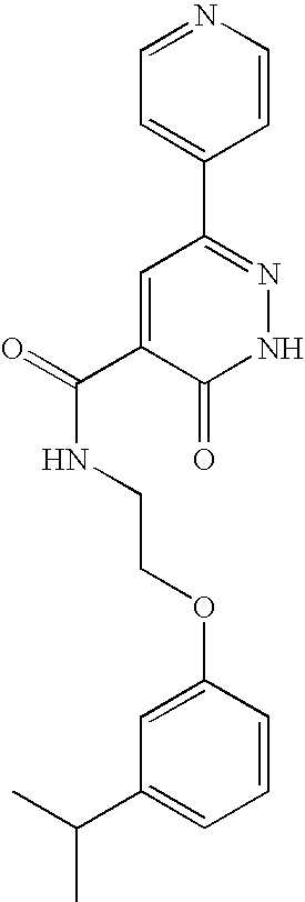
C1=C(C2=NNC(=O)C(C(=O)NCCOC3=CC(C(C)C)=CC=C3)=C2)C=CN=C1
